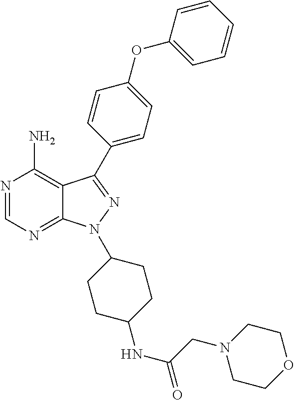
N1=CN=C2C(=C1N)C(C1=CC=C(OC3=CC=CC=C3)C=C1)=NN2C1CCC(NC(=O)CN2CCOCC2)CC1
